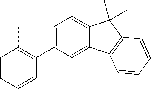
C1=C(C2=C(C)C=CC=C2)C=C2C(=C1)C(C)(C)C1=C2C=CC=C1
